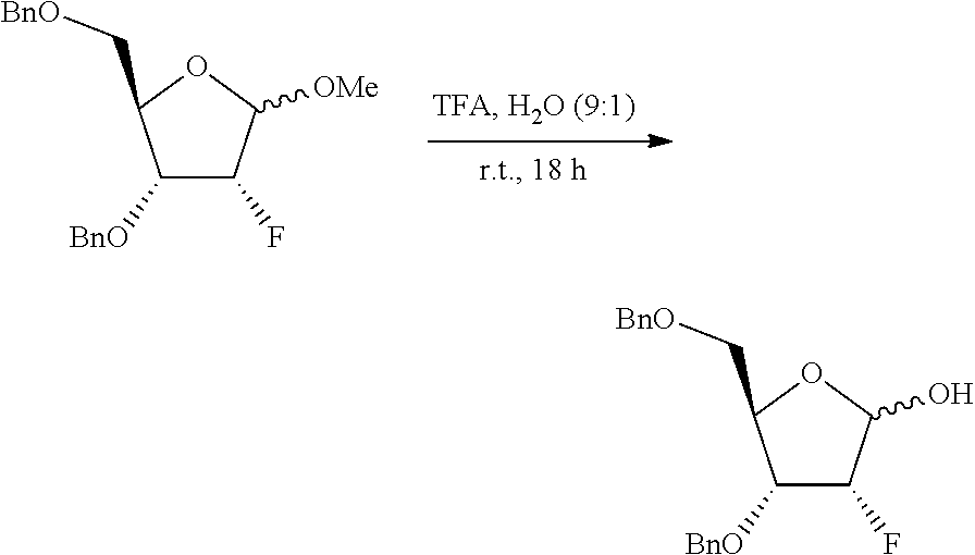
C1([BnO])C(F)C([OMe])OC1C[BnO].C1([BnO])C(F)C(O)OC1C[BnO]
